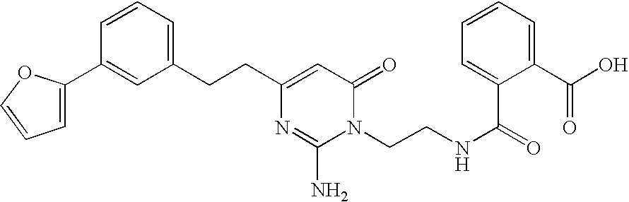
C1=C(C2=CC(CCC3=CC(=O)N(CCNC(=O)C4=CC=CC=C4C(O)=O)C(N)=N3)=CC=C2)OC=C1
